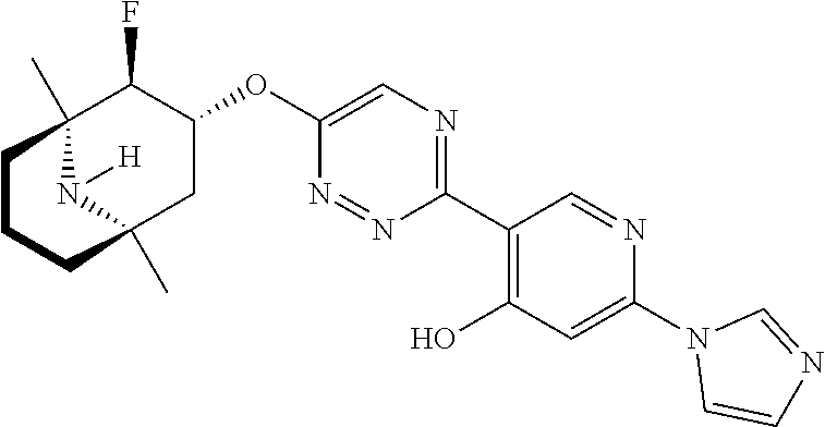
C1(C2=C(O)C=C(N3C=CN=C3)N=C2)=NC=C(OC2C(F)C3(C)N([H])C(C)(C2)CCC3)N=N1
